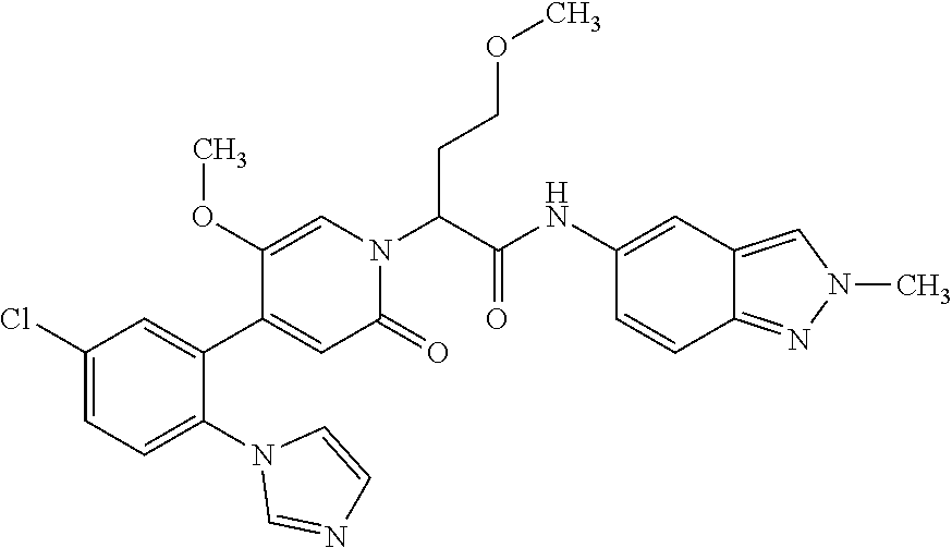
C1=C(OC)C(C2=CC(Cl)=CC=C2N2C=NC=C2)=CC(=O)N1C(C(=O)NC1=CC2=CN(C)N=C2C=C1)CCOC
